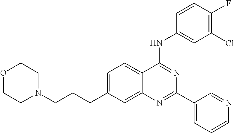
C1=C(CCCN2CCOCC2)C=C2C(=C1)C(NC1=CC(Cl)=C(F)C=C1)=NC(C1=CC=CN=C1)=N2
